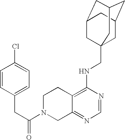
C12=C(NCC34CC5CC(CC(C3)C5)C4)N=CN=C1CN(C(CC1=CC=C(Cl)C=C1)=O)CC2
